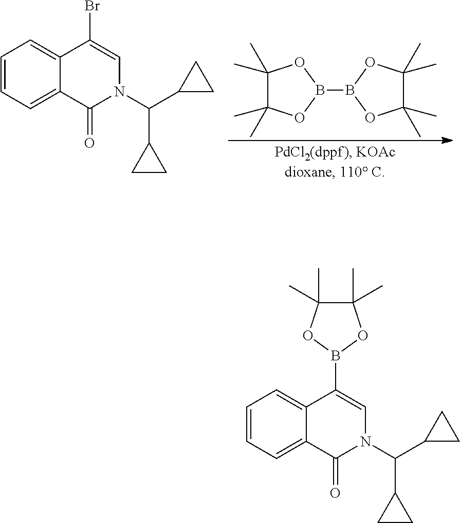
C1(C)(C)C(C)(C)OB(B2OC(C)(C)C(C)(C)O2)O1.C1=CC=C2C(=C1)C(Br)=CN(C(C1CC1)C1CC1)C2=O.C1=CC=C2C(=C1)C(B1OC(C)(C)C(C)(C)O1)=CN(C(C1CC1)C1CC1)C2=O
